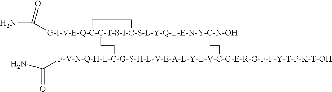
[G-I-V-E-Q-C-C-T-S-I-C-S-L-Y-Q-L-E-N-Y-C-N-OH]12(C(=O)N)(CC[F-V-N-Q-H-L-C-G-S-H-L-V-E-A-L-Y-L-V-C-G-E-R-G-F-F-Y-T-P-K-T-OH](C(=O)N)CC1)CC2
